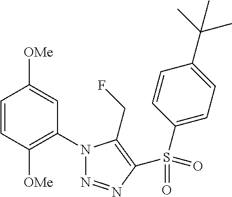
C1=CC([OMe])=C(N2N=NC(S(=O)(C3=CC=C(C(C)(C)C)C=C3)=O)=C2CF)C=C1[OMe]
